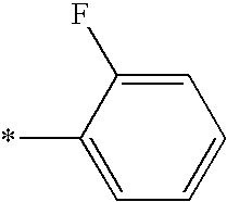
C1=C(*)C(F)=CC=C1
